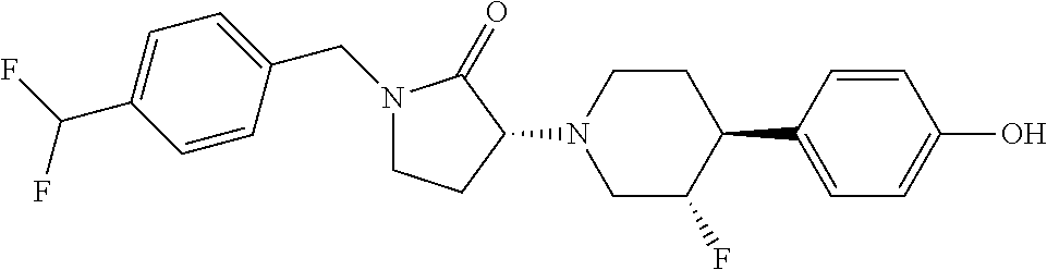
C1=C(C2CCN(C3C(=O)N(CC4=CC=C(C(F)F)C=C4)CC3)CC2F)C=CC(O)=C1
